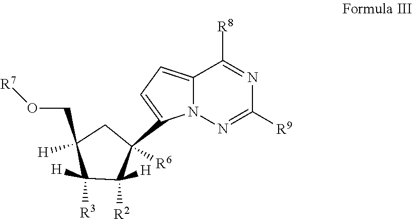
C1([R8])=NC([R9])=NN2C1=CC=C2C1([R6])C([H])([R2])C([H])([R3])C([H])(CO[R7])C1
